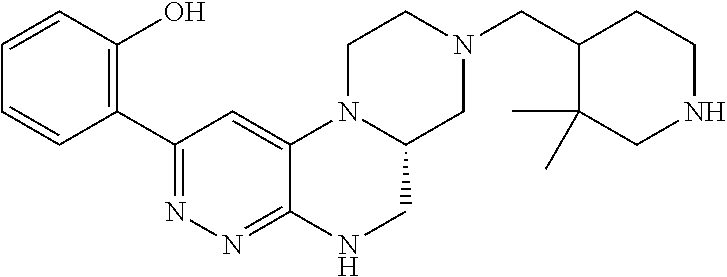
N1(CC2C(C)(C)CNCC2)CC2N(CC1)C1=CC(C3=C(O)C=CC=C3)=NN=C1NC2
